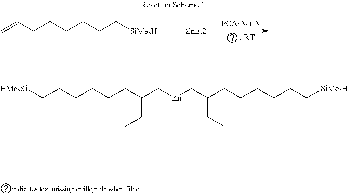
C=CCCCCCC[SiMe2H].[ZnEt2].[HMe2Si]CCCCCCC(C[Zn]CC(CCCCCC[SiMe2H])CC)CC
